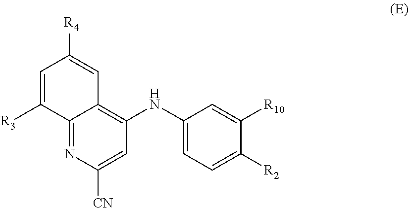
C1=C([R3])C2=NC([CN])=CC(NC3=CC=C([R2])C([R10])=C3)=C2C=C1[R4]
